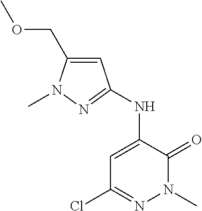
C1=C(NC2=NN(C)C(COC)=C2)C(=O)N(C)N=C1Cl
